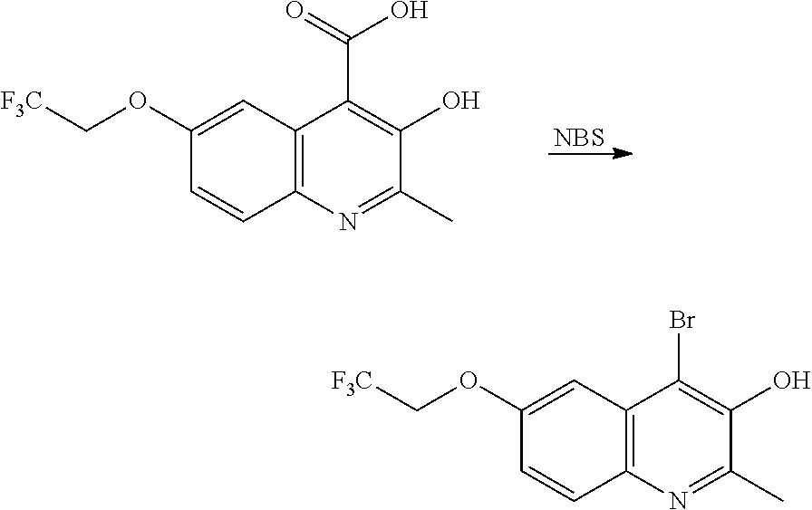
C12=C(N=C(C)C(O)=C1C(=O)O)C=CC(OC[F3C])=C2.[NBS].C12=C(N=C(C)C(O)=C1Br)C=CC(OC[F3C])=C2
